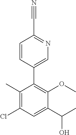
C1(C2=C(OC)C(C(C)O)=CC(Cl)=C2C)=CN=C(C#N)C=C1
